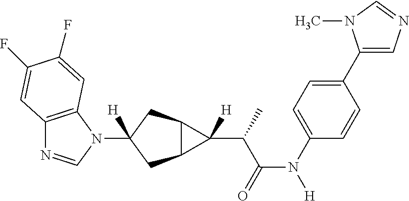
C12=C(N(C3([H])CC4C(C3)C4(C(C(N([H])C3=CC=C(C4=CN=CN4C)C=C3)=O)C)[H])C=N1)C=C(F)C(F)=C2
